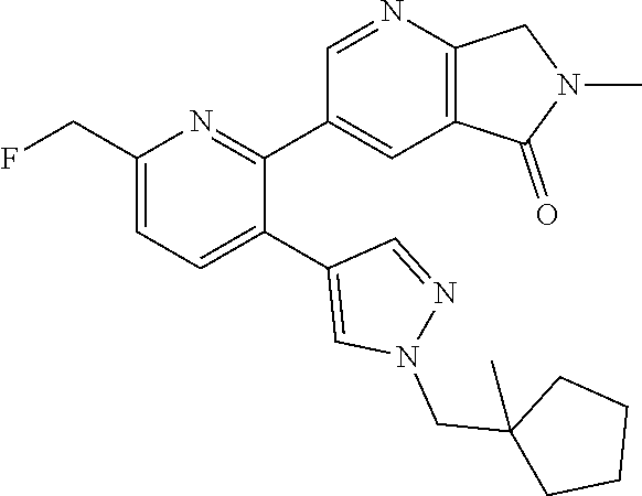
C1(CF)=CC=C(C2=CN(CC3(C)CCCC3)N=C2)C(C2=CC3=C(N=C2)CN(C)C3=O)=N1
